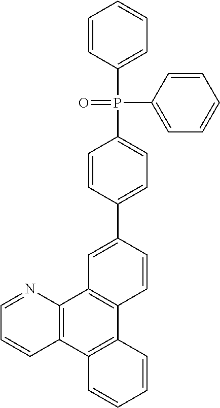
C1=CC(P(=O)(C2=CC=CC=C2)C2=CC=C(C3=CC4=C(C=C3)C3=C(C5=C4N=CC=C5)C=CC=C3)C=C2)=CC=C1
